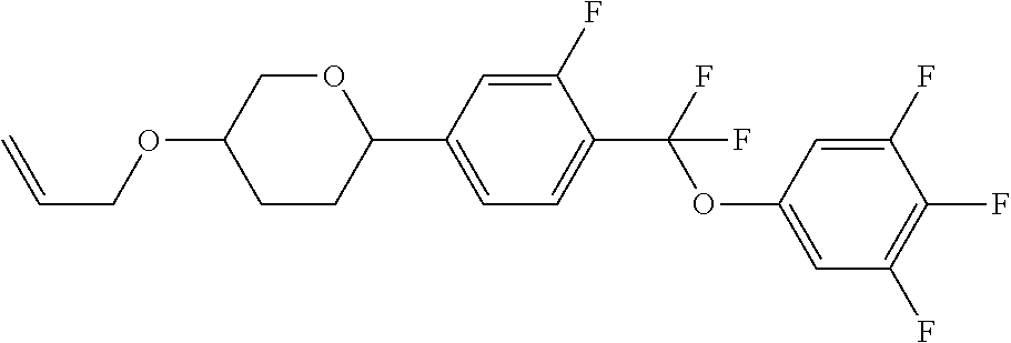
C(COC1CCC(C2=CC=C(C(OC3=CC(F)=C(F)C(F)=C3)(F)F)C(F)=C2)OC1)=C
